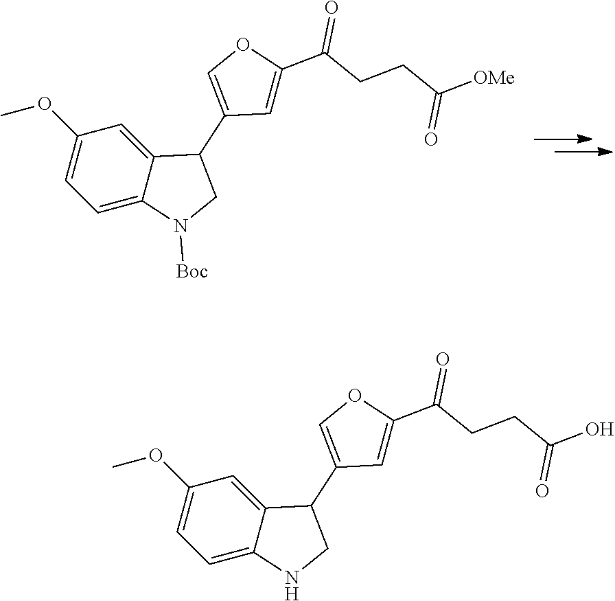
C1(OC)=CC=C2C(=C1)C(C1=COC(C(CCC([OMe])=O)=O)=C1)CN2[Boc].C1(OC)=CC=C2C(=C1)C(C1=COC(C(CCC(O)=O)=O)=C1)CN2
